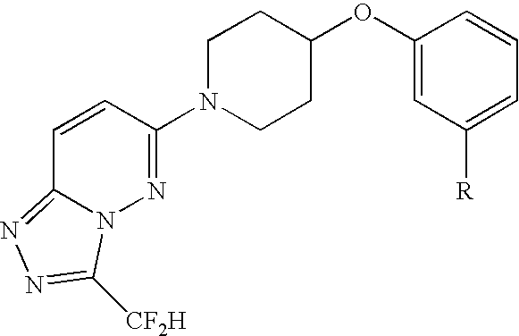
C1=CC(N2CCC(OC3=CC([R])=CC=C3)CC2)=NN2C1=NN=C2[CF2H]
